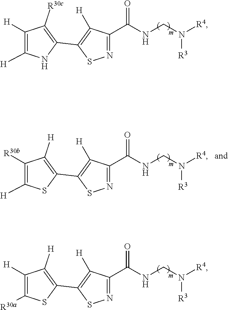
N1=C(C(NCN([R4])[R3])=O)C([H])=C(C2=C([R30c])C([H])=C([H])N2)S1.N1=C(C(NCN([R4])[R3])=O)C([H])=C(C2=C([H])C([H])=C([R30a])S2)S1.N1=C(C(NCN([R4])[R3])=O)C([H])=C(C2=C([H])C([R30b])=C([H])S2)S1
